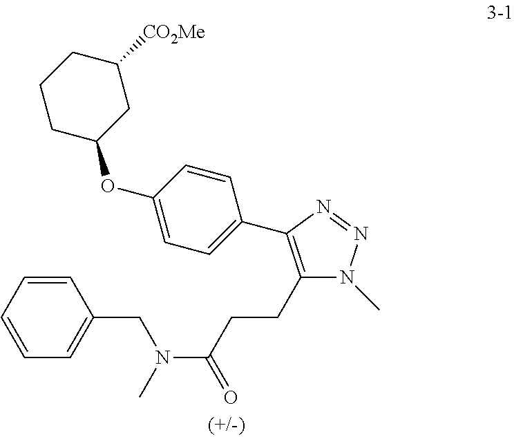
C(C1=C(C2=CC=C(OC3CC([CO2Me])CCC3)C=C2)N=NN1C)CC(N(C)CC1=CC=CC=C1)=O
